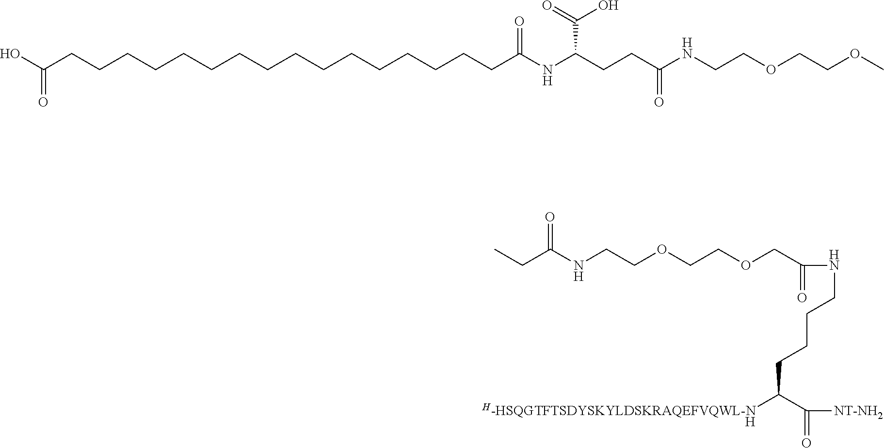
[H].C(NCCOCCOCC(NCCCCC([H-HSQGTFTSDYSKYLDSKRAQEFVQWL-N])C([NT-NH2])=O)=O)(=O)CC.C(CCCCCCC(NC(CCC(NCCOCCOC)=O)C(O)=O)=O)CCCCCCCCCC(O)=O
